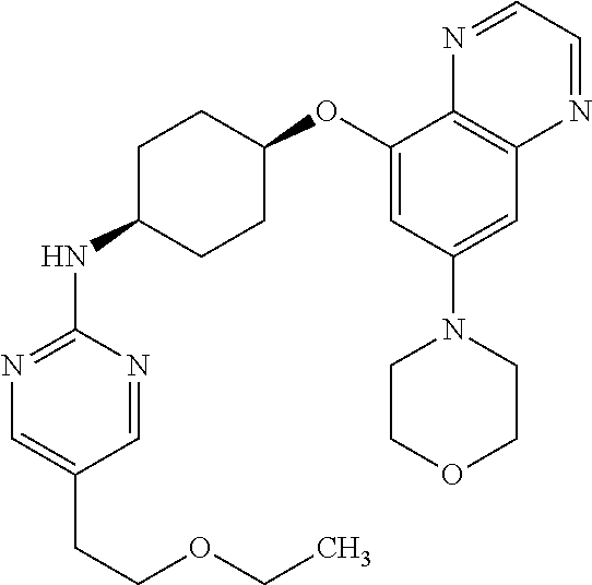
C1(OC2CCC(NC3=NC=C(CCOCC)C=N3)CC2)=CC(N2CCOCC2)=CC2=C1N=CC=N2
